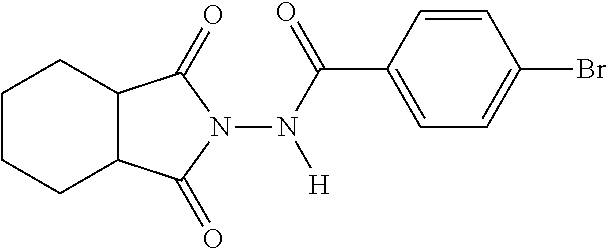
C1CCC2C(C1)C(=O)N(N(C(C1=CC=C(Br)C=C1)=O)[H])C2=O
